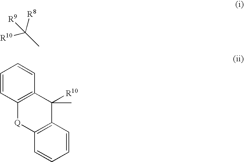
C12=C(C=CC=C1)C([R10])(C)C1=C([Q]2)C=CC=C1.CC([R9])([R8])[R10]
